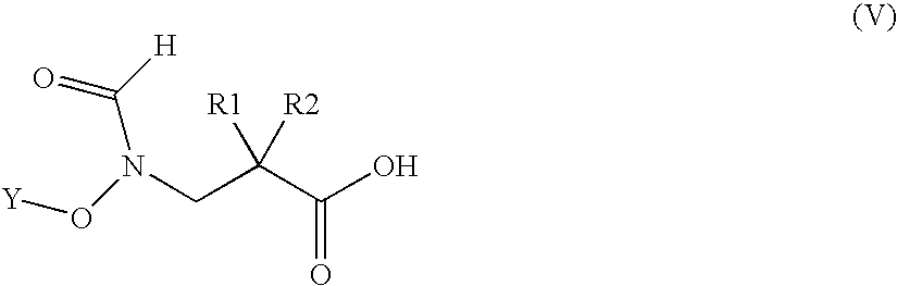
C(C(C(O)=O)([R1])[R2])N(C([H])=O)O[Y]
